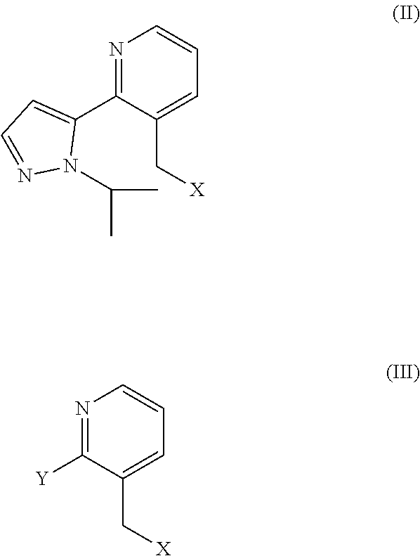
C1=CC=C(C[X])C(C2=CC=NN2C(C)C)=N1.C1=CC=C(C[X])C([Y])=N1
